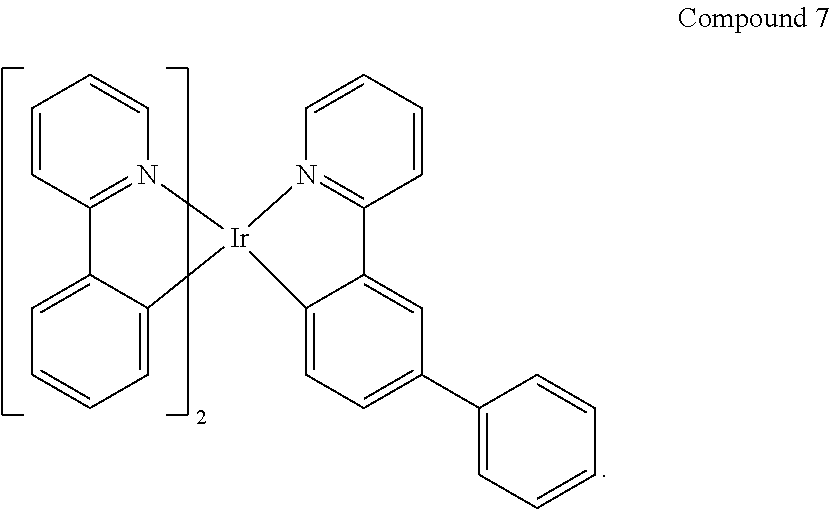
C1=CC2=N(C=C1)[Ir]1(C3=CC=CC=C23)N2=C(C=CC=C2)C2=CC(C3=CC=CC=C3)=CC=C21
